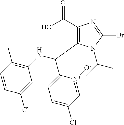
C1(C(O)=O)=C(C(NC2=C(C)C=CC(Cl)=C2)C2=CC=C(Cl)C=[N+]2[O-])N(C(C)C)C(Br)=N1
